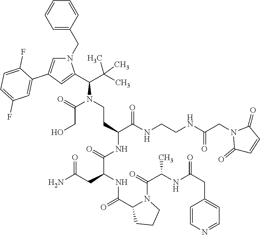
N1(CC2=CC=CC=C2)C=C(C2=CC(F)=CC=C2F)C=C1C(C(C)(C)C)N(CCC(C(NCCNC(CN1C(=O)C=CC1=O)=O)=O)NC(C(NC(=O)C1CCCN1C(=O)C(NC(CC1=CC=NC=C1)=O)C)CC(N)=O)=O)C(=O)CO
